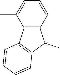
C1=CC=C(C)C2=C1C(C)C1=C2C=CC=C1
